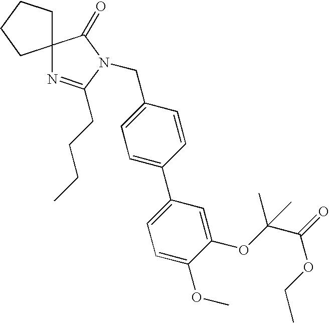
C1=C(CN2C(CCCC)=NC3(C2=O)CCCC3)C=CC(C2=CC=C(OC)C(OC(C(=O)OCC)(C)C)=C2)=C1
